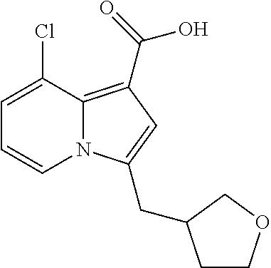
C1=C(Cl)C2=C(C(O)=O)C=C(CC3CCOC3)N2C=C1
